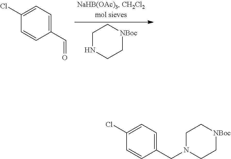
C1NCC[NBoc]C1.C1(C=O)=CC=C(Cl)C=C1.C1(CN2CC[NBoc]CC2)=CC=C(Cl)C=C1
